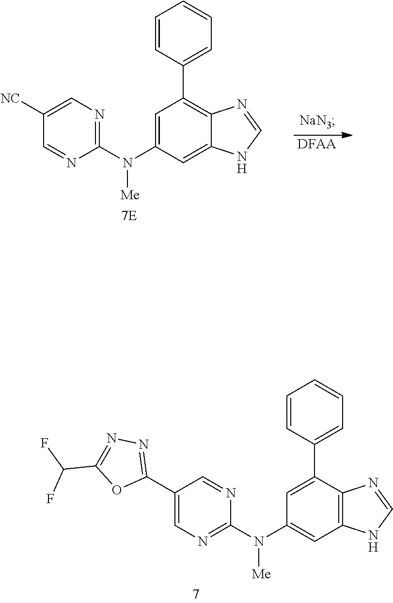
[DFAA].C12=CC(N(C3=NC=C([NC])C=N3)[Me])=CC(C3=CC=CC=C3)=C1N=CN2.C12=C(C(C3=CC=CC=C3)=CC(N(C3=NC=C(C4=NN=C(C(F)F)O4)C=N3)[Me])=C1)N=CN2
